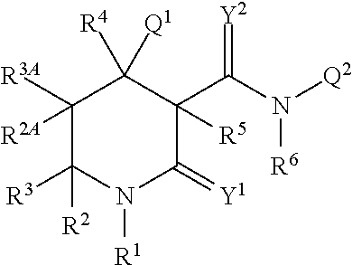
C1([R3A])([R2A])C([R3])([R2])N([R1])C(=[Y1])C(C(N([R6])[Q2])=[Y2])([R5])C1([R4])[Q1]
